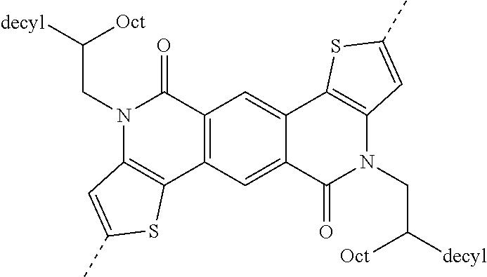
N1(CC([Oct])[decyl])C2=C(C3=C(C1=O)C=C1C(=C3)C(=O)N(CC([Oct])[decyl])C3=C1SC(C)=C3)SC(C)=C2
